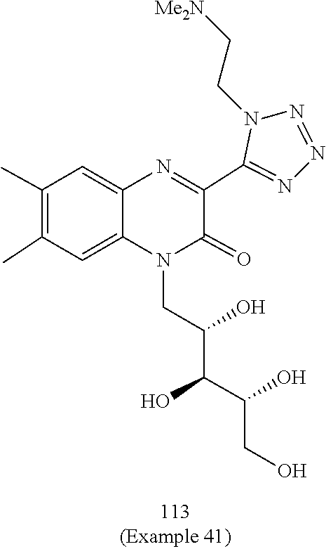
C(CO)(C(O)C(CN1C(=O)C(C2=NN=NN2CC[Me2N])=NC2=CC(C)=C(C)C=C12)O)O
